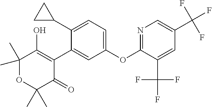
C1(C2CC2)=CC=C(OC2=NC=C(C(F)(F)F)C=C2C(F)(F)F)C=C1C1=C(O)C(C)(C)OC(C)(C)C1=O
